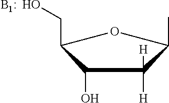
CC1C([H])([H])C(O)C(CO)O1.[B1:]
